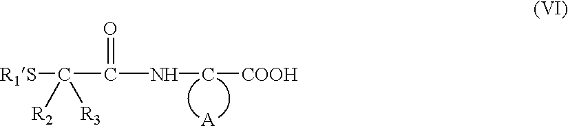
[R1S]C([R2])([R3])C(=O)NC[COOH].[A]
